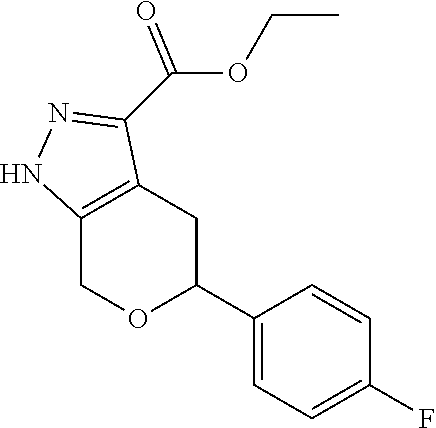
C12=C(CC(C3=CC=C(F)C=C3)OC1)C(C(OCC)=O)=NN2
